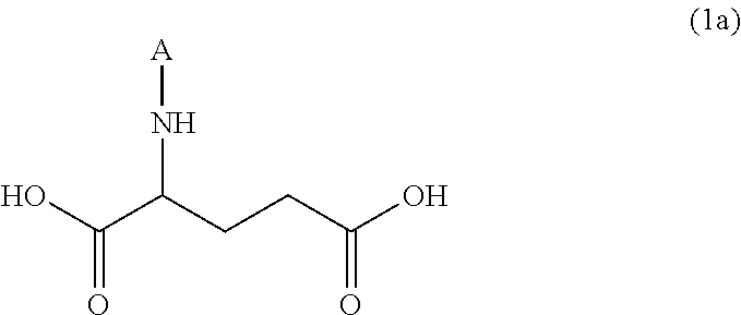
[A]NC(C(O)=O)CCC(O)=O
